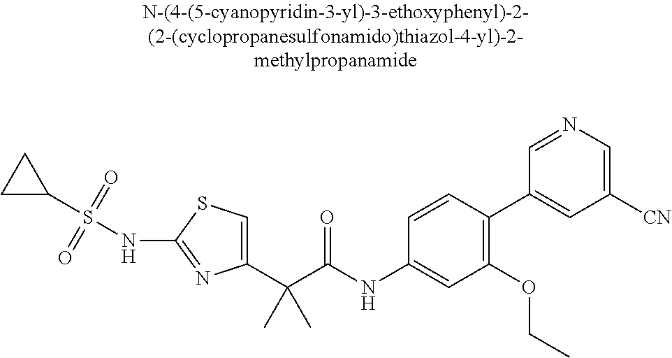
C1(C(C(NC2=CC(OCC)=C(C3=CC([CN])=CN=C3)C=C2)=O)(C)C)=CSC(NS(=O)(=O)C2CC2)=N1
